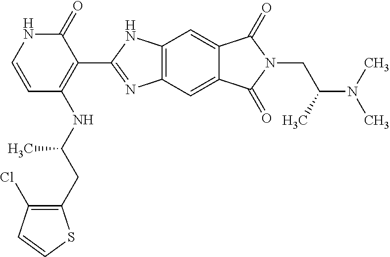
C1(Cl)=C(CC(NC2=C(C3=NC4=C(N3)C=C3C(=C4)C(=O)N(CC(N(C)C)C)C3=O)C(=O)NC=C2)C)SC=C1
